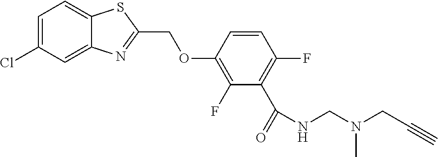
C1=C(Cl)C=C2C(=C1)SC(COC1=C(F)C(C(=O)NCN(C)CC#C)=C(F)C=C1)=N2
